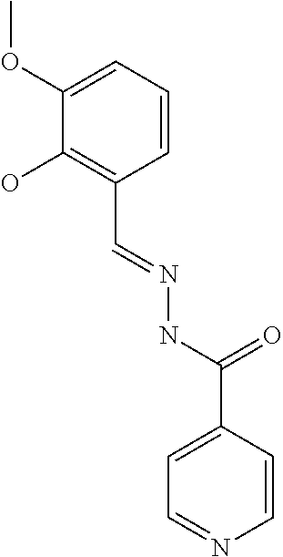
C1(OC)=CC=CC(C=NNC(=O)C2=CC=NC=C2)=C1O
